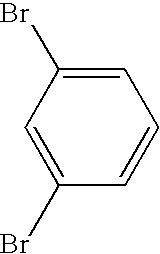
C1=CC=C(Br)C=C1Br
